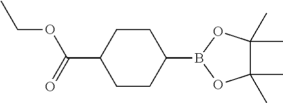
C1CC(B2OC(C)(C)C(C)(C)O2)CCC1C(=O)OCC
